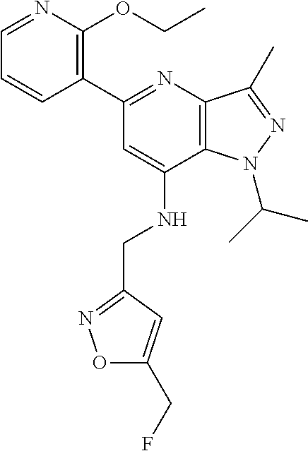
C1=NC(OCC)=C(C2=NC3=C(C(NCC4=NOC(CF)=C4)=C2)N(C(C)C)N=C3C)C=C1
